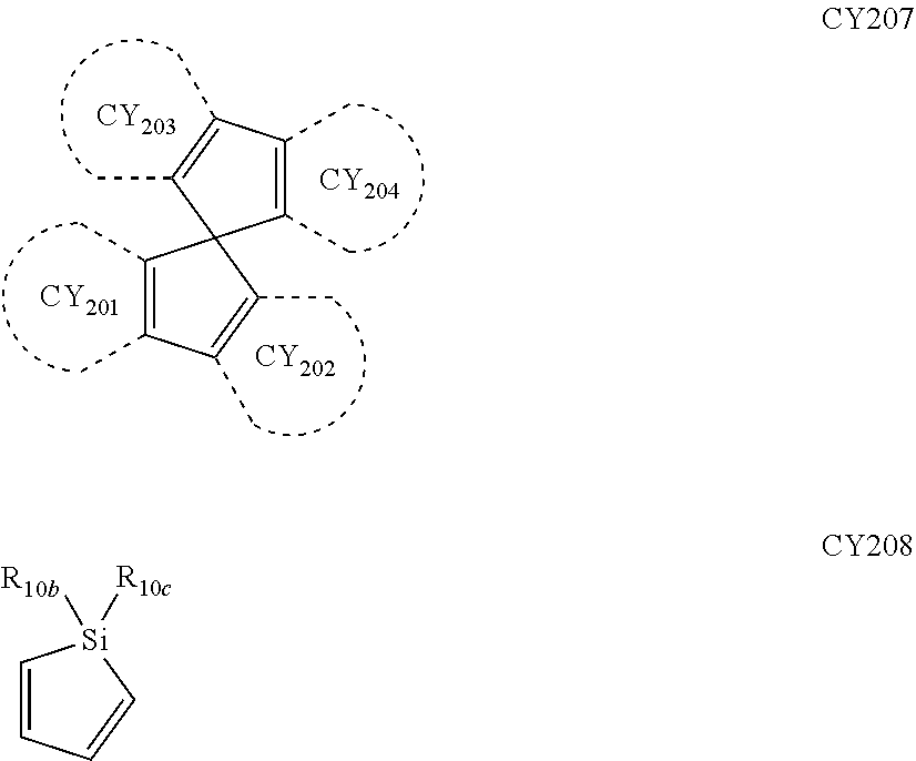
[CY201].[CY202].C1(C)=C(C)C(C)=C(C)C12C(C)=C(C)C(C)=C2C.[CY204].[CY203].C1=CC=C[Si]1([R10c])[R10b]
